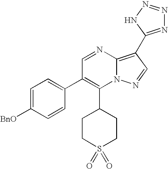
C1=C([BnO])C=CC(C2=C(C3CCS(=O)(=O)CC3)N3C(=C(C4=NN=NN4)C=N3)N=C2)=C1
